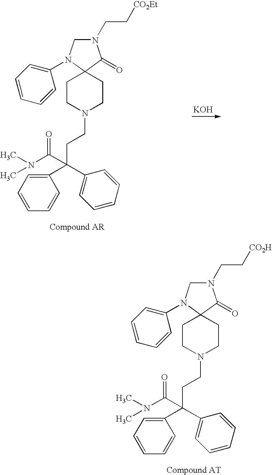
N1(CC[CO2Et])CN(C2=CC=CC=C2)C2(C1=O)CCN(CCC(C1=CC=CC=C1)(C1=CC=CC=C1)C(N(C)C)=O)CC2.[KOH].N1(CC[CO2H])CN(C2=CC=CC=C2)C2(C1=O)CCN(CCC(C1=CC=CC=C1)(C1=CC=CC=C1)C(N(C)C)=O)CC2
